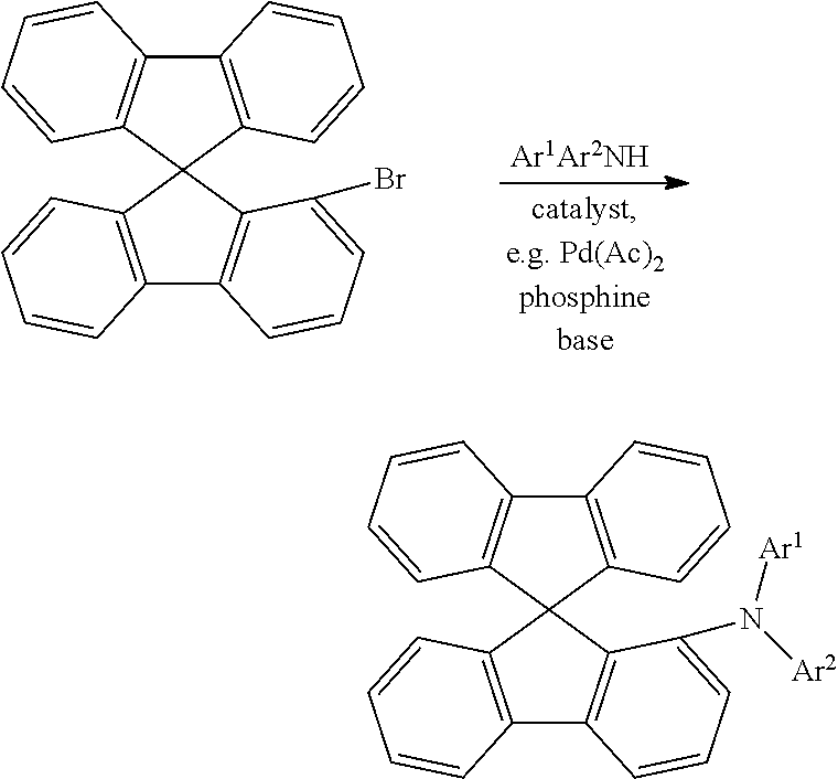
C12=C(C3(C4=C1C=CC=C4Br)C1=C(C4=C3C=CC=C4)C=CC=C1)C=CC=C2.C12=C(C3(C4=C1C=CC=C4N([Ar2])[Ar1])C1=C(C4=C3C=CC=C4)C=CC=C1)C=CC=C2
